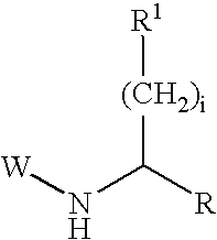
[R1][(CH2)i]C(N[W])[R]
